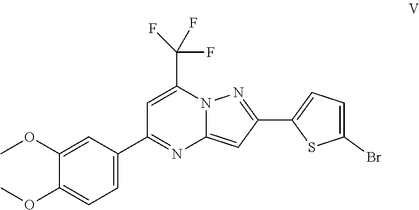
C1(OC)=CC=C(C2=NC3=CC(C4=CC=C(Br)S4)=NN3C(C(F)(F)F)=C2)C=C1OC
